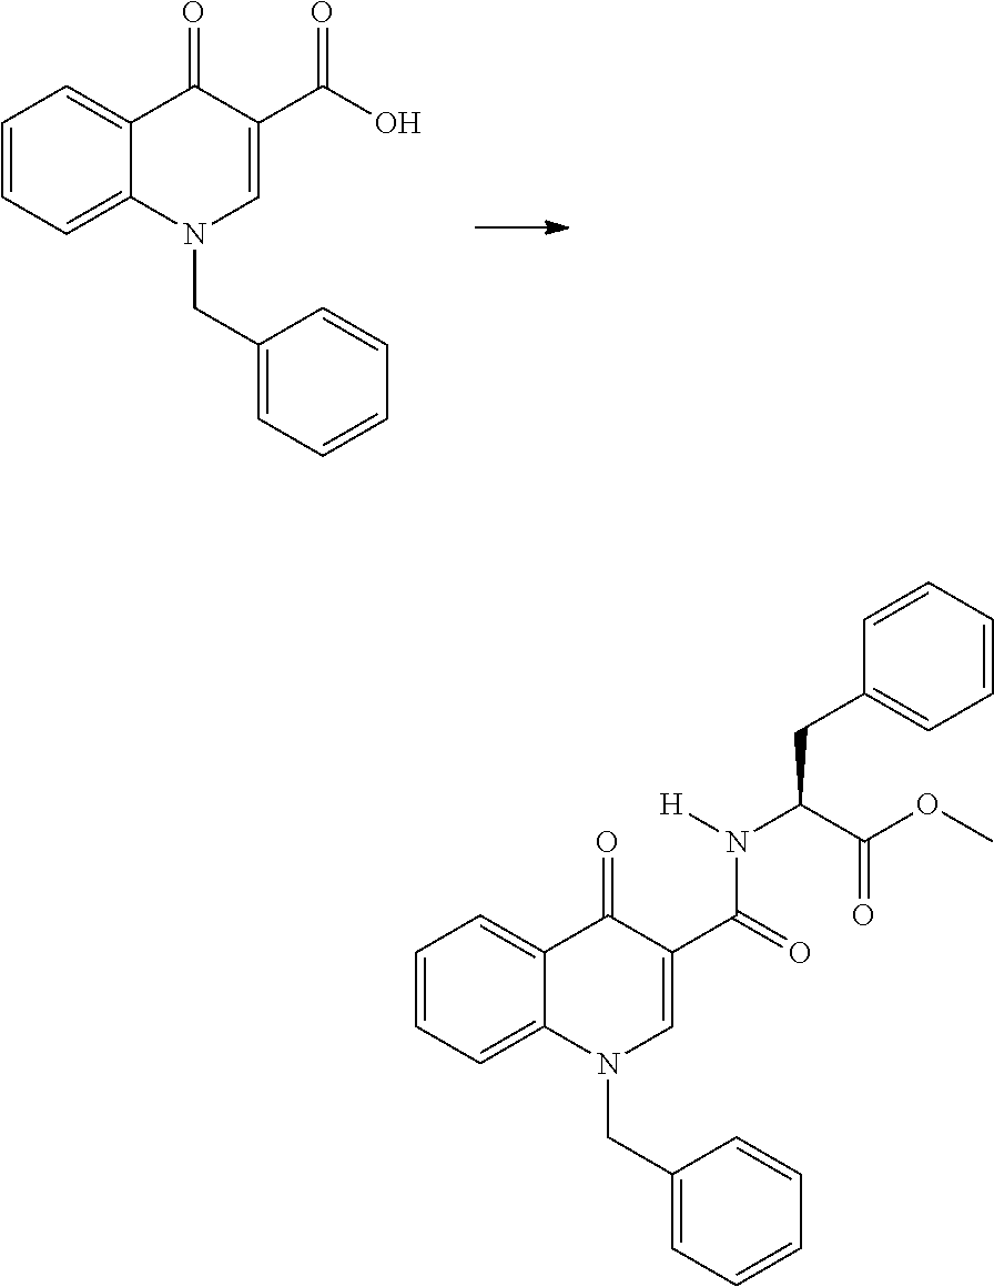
C1=CC=C2C(=C1)C(=O)C(C(O)=O)=CN2CC1=CC=CC=C1.C1=CC=C2C(=C1)C(=O)C(C(=O)N([H])C(C(OC)=O)CC1=CC=CC=C1)=CN2CC1=CC=CC=C1
